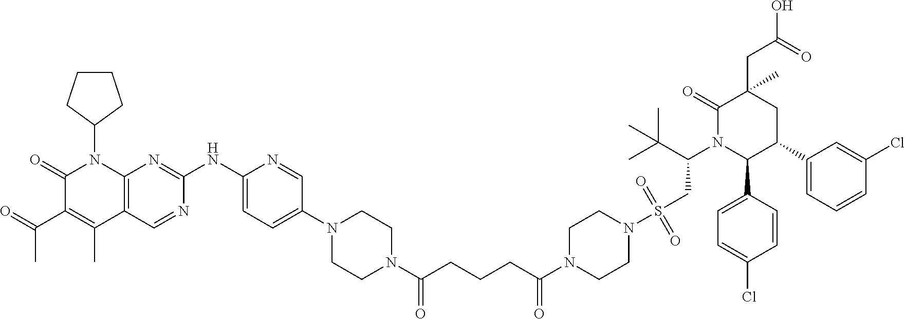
C1(=O)C(C(C)=O)=C(C)C2=C(N1C1CCCC1)N=C(NC1=CC=C(N3CCN(C(CCCC(N4CCN(S(CC(N5C(C6=CC=C(Cl)C=C6)C(C6=CC=CC(Cl)=C6)CC(CC(=O)O)(C)C5=O)C(C)(C)C)(=O)=O)CC4)=O)=O)CC3)C=N1)N=C2
